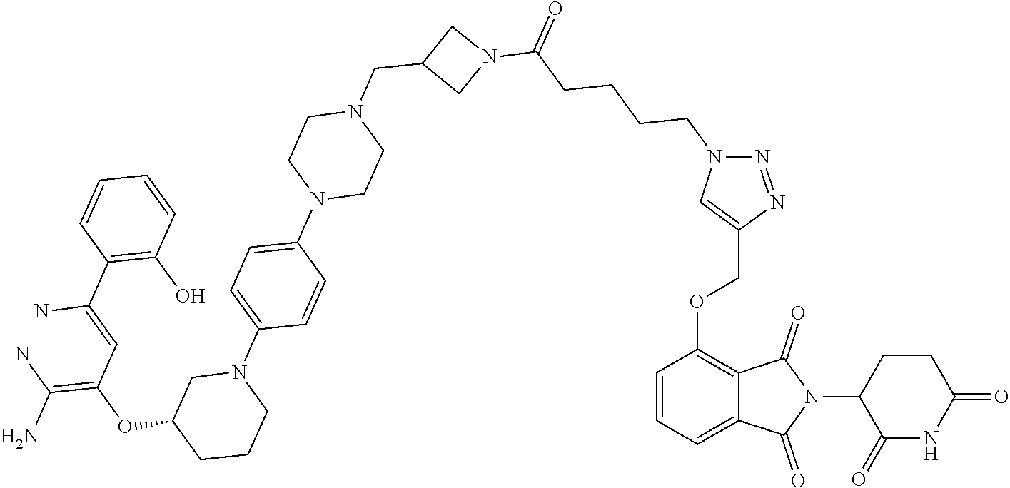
C1=CC(OCC2=CN(CCCCC(N3CC(CN4CCN(C5=CC=C(N6CC(OC(C=C(N)C7=C(O)C=CC=C7)=C(N)N)CCC6)C=C5)CC4)C3)=O)N=N2)=C2C(=C1)C(=O)N(C1C(=O)NC(=O)CC1)C2=O
